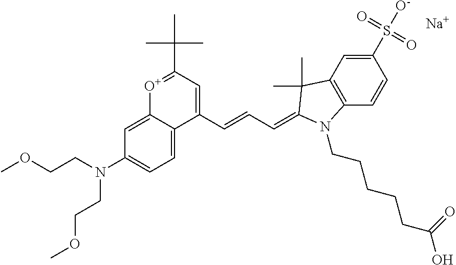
[Na].COCCN(CCOC)C1=CC=C2C(=C1)[O+]=C(C(C)(C)C)C=C2C=CC=C1C(C)(C)C2=C(C=CC(S([O-])(=O)=O)=C2)N1CCCCCC(O)=O
